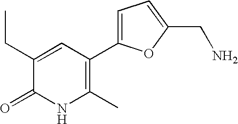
C1(CC)=CC(C2=CC=C(CN)O2)=C(C)NC1=O
